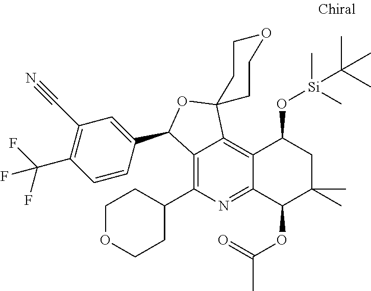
C12=C(C3CCOCC3)N=C3C(=C1C1(OC2C2=CC(C#N)=C(C(F)(F)F)C=C2)CCOCC1)C(O[Si](C)(C)C(C)(C)C)CC(C)(C)C3OC(=O)C
